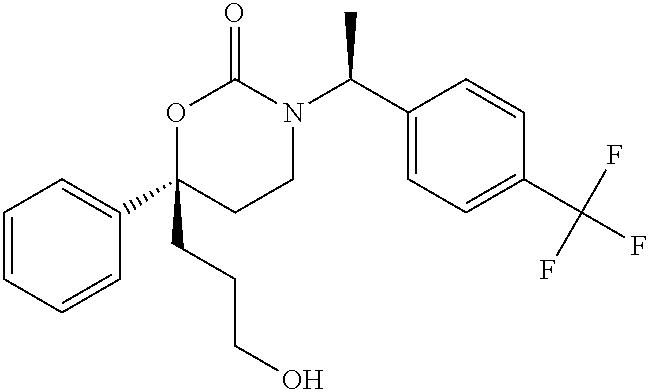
C1=CC=CC(C2(CCCO)CCN(C(C3=CC=C(C(F)(F)F)C=C3)C)C(=O)O2)=C1
